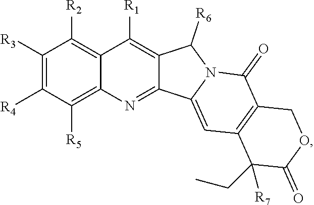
C1([R3])=C([R4])C([R5])=C2C(=C1[R2])C([R1])=C1C(=N2)C2=CC3=C(C(=O)N2C1[R6])COC(=O)C3(CC)[R7]
